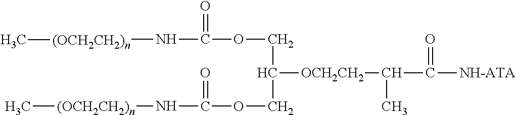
[(OCH2CH2)n](C)NC(OCC(COC(N[(OCH2CH2)n]C)=O)[OCH2CH2]C(C(=O)[NH-ATA])C)=O
